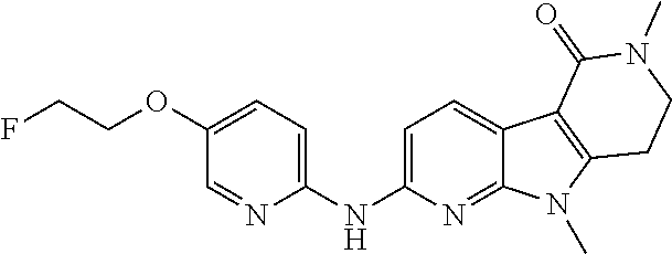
C1(OCCF)=CC=C(NC2=CC=C3C(=N2)N(C)C2=C3C(=O)N(C)CC2)N=C1
